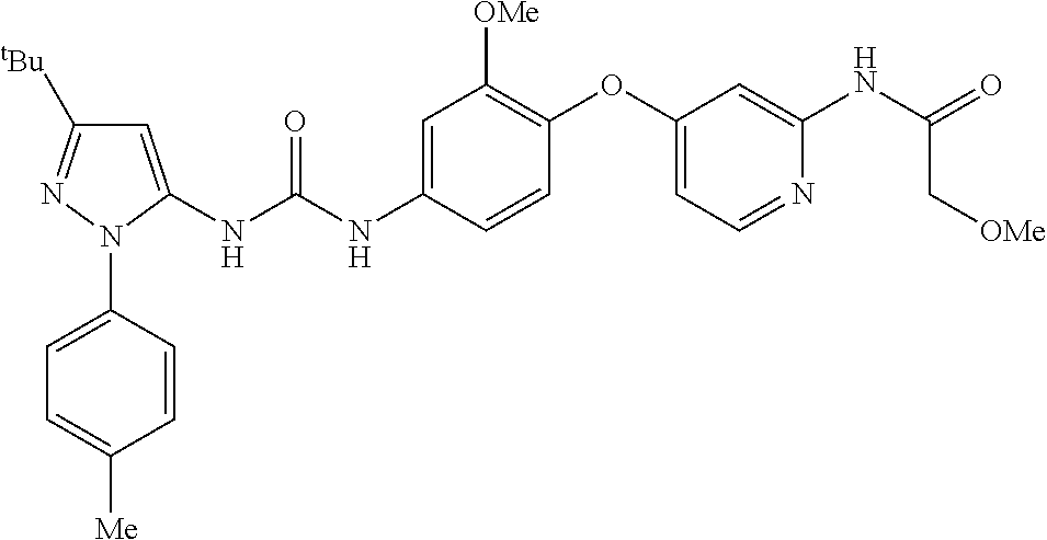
C1=C(NC(NC2=CC([tBu])=NN2C2=CC=C([Me])C=C2)=O)C=CC(OC2=CC=NC(NC(=O)C[OMe])=C2)=C1[OMe]
